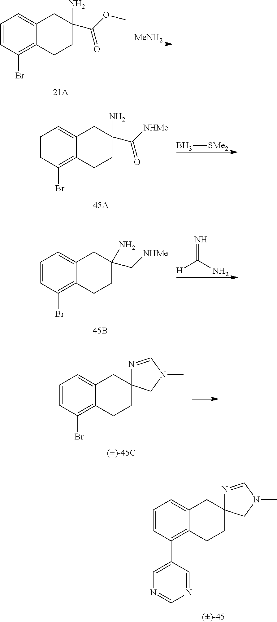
C1=CC(Br)=C2C(=C1)CC(N)(C(OC)=O)CC2.[MeNH2].C1=CC(Br)=C2C(=C1)CC(N)(C([NHMe])=O)CC2.B[SMe2].C1=CC(Br)=C2C(=C1)CC(N)(C[NHMe])CC2.[H]C(N)=N.C1=CC(C2=CN=CN=C2)=C2C(=C1)CC1(CC2)N=CN(C)C1.C1=CC(Br)=C2C(=C1)CC1(CC2)N=CN(C)C1
